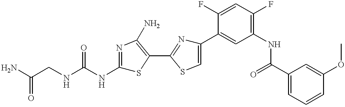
C(CNC(NC1=NC(N)=C(C2=NC(C3=CC(NC(C4=CC=CC(OC)=C4)=O)=C(F)C=C3F)=CS2)S1)=O)(N)=O
